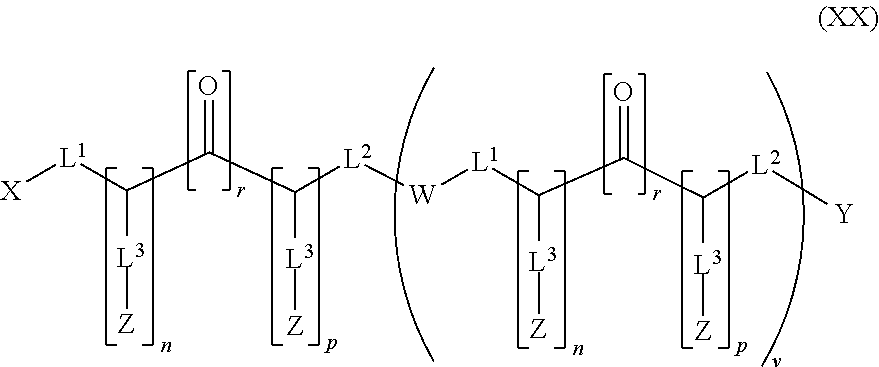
C([L1][X])(C(C([L2][W][L1]C(C(C([L2][Y])[L3][Z])=O)[L3][Z])[L3][Z])=O)[L3][Z]
